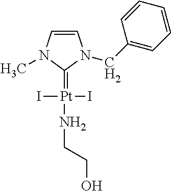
[Pt](I)(I)(=C1N(C)C=CN1CC1=CC=CC=C1)NCCO
